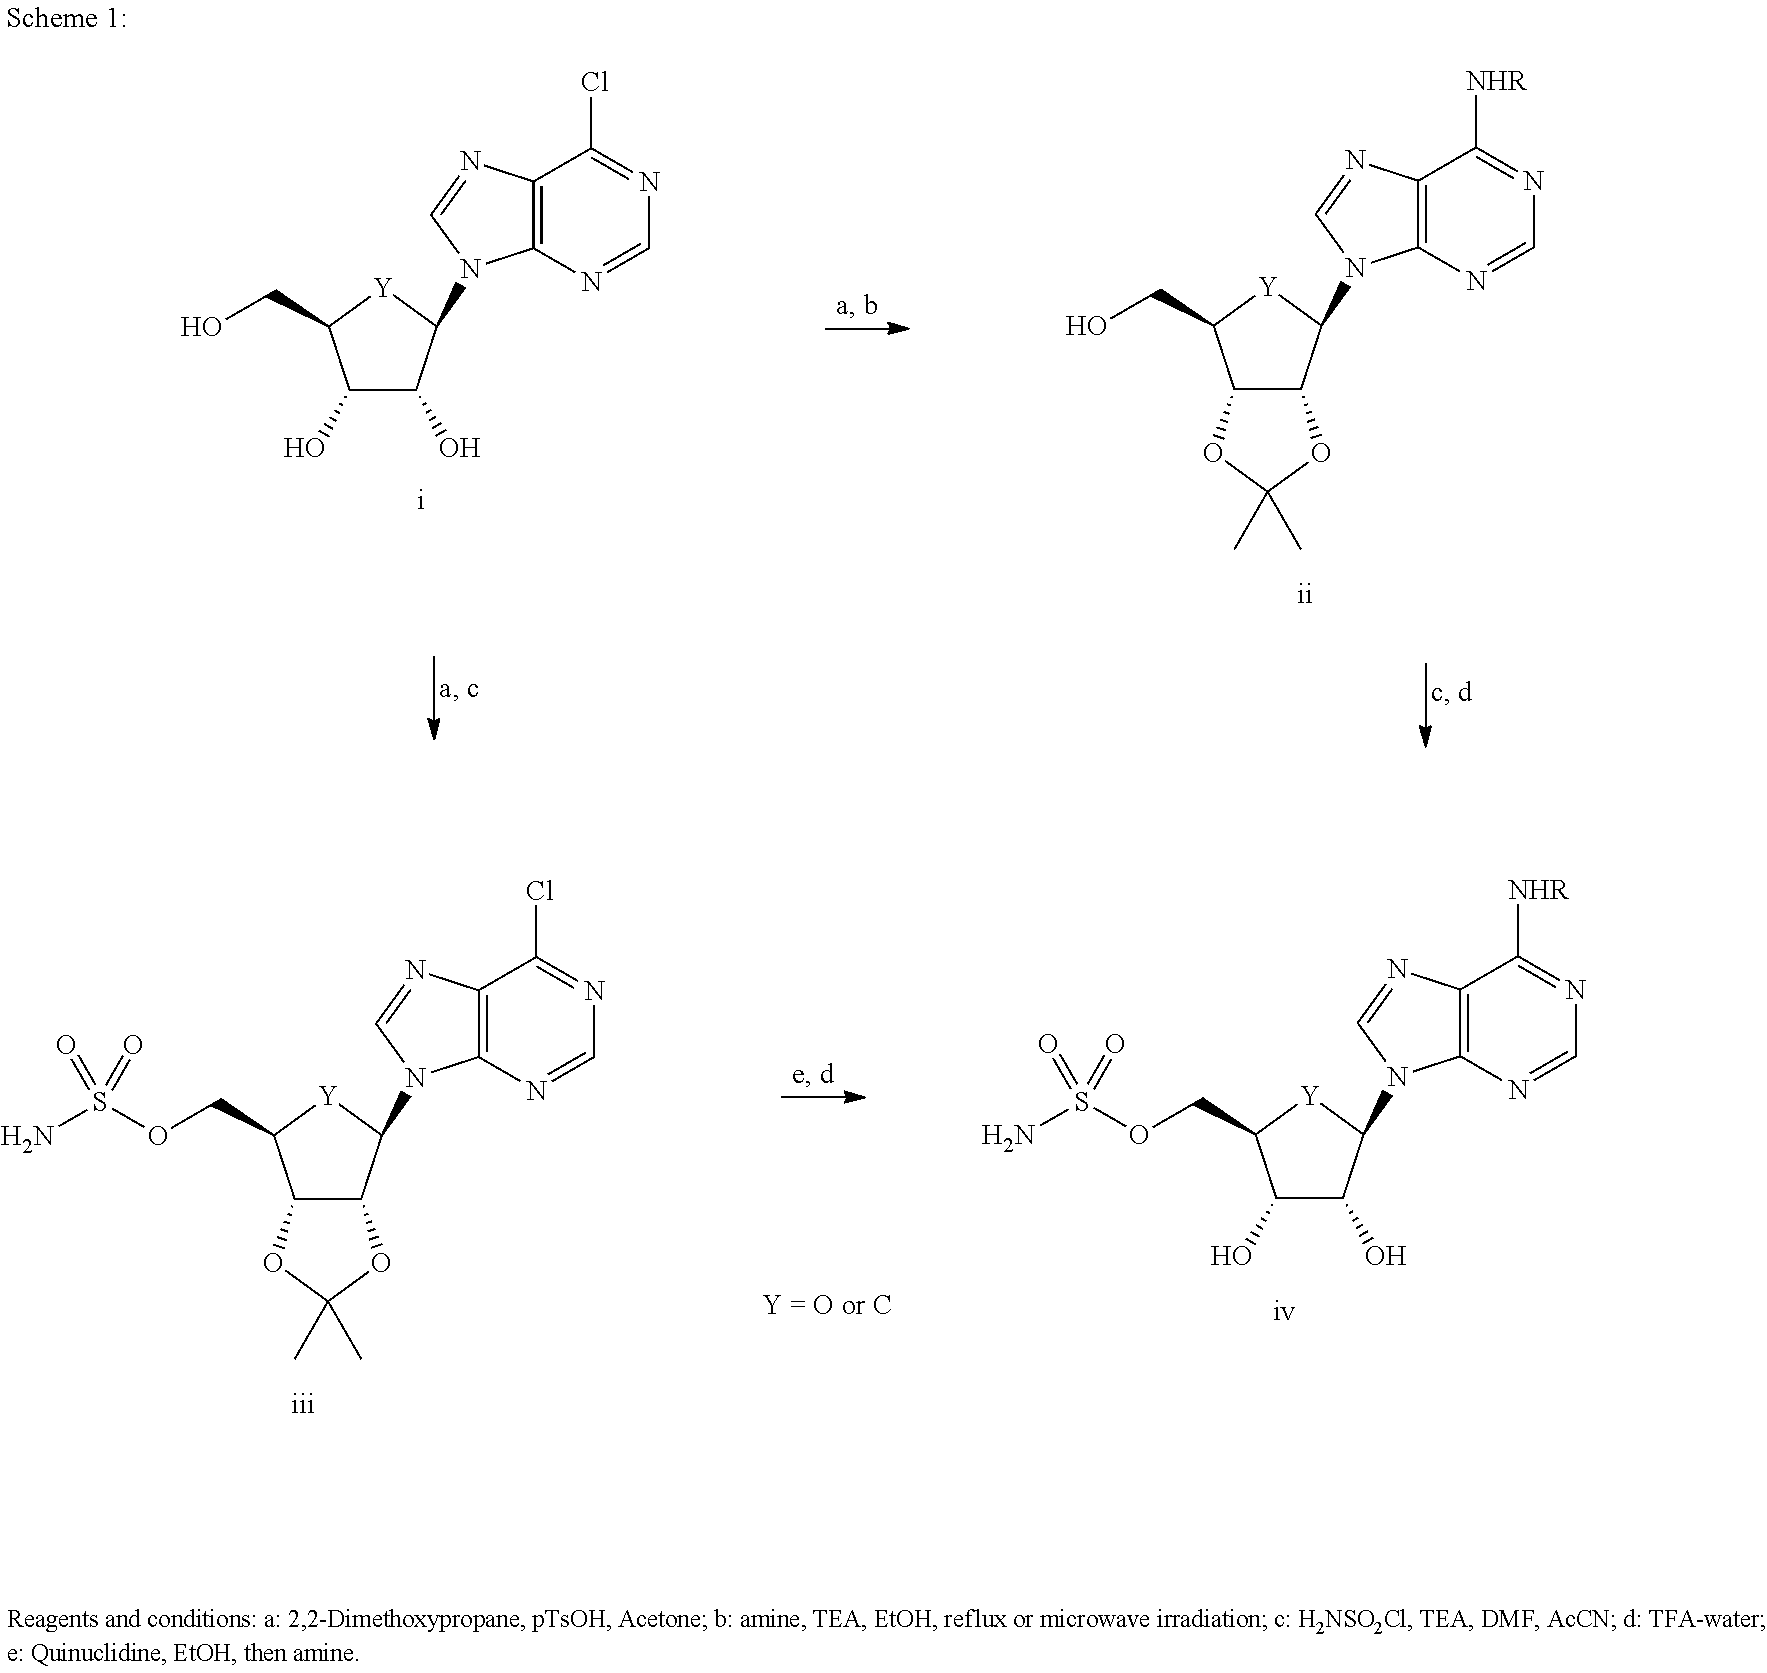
C1(O)C(O)C(N2C3=C(C(Cl)=NC=N3)N=C2)[Y]C1CO.C12C(C(N3C4=C(C([NHR])=NC=N4)N=C3)[Y]C1CO)OC(C)(C)O2.C12C(C(N3C4=C(C(Cl)=NC=N4)N=C3)[Y]C1COS(N)(=O)=O)OC(C)(C)O2.C1(O)C(O)C(N2C3=C(C([NHR])=NC=N3)N=C2)[Y]C1COS(N)(=O)=O
